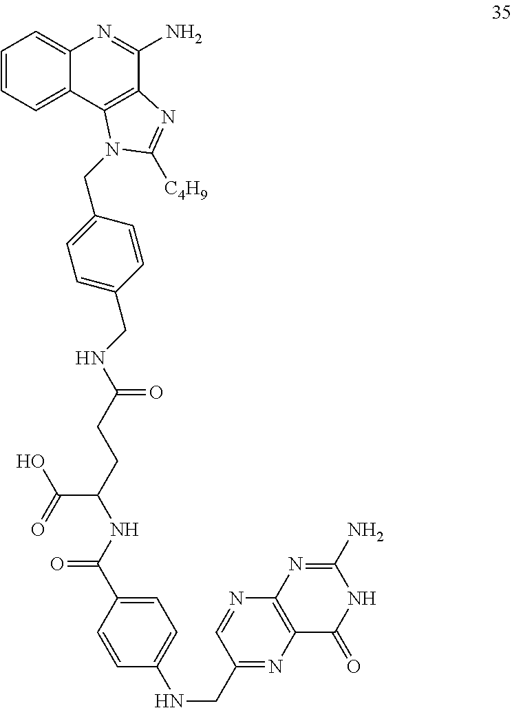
C1=CC=C2C(=C1)N=C(N)C1=C2N(CC2=CC=C(CNC(CCC(NC(C3=CC=C(NCC4=NC5=C(N=C4)N=C(N)NC5=O)C=C3)=O)C(=O)O)=O)C=C2)C([C4H9])=N1
